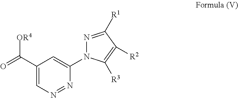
O=C(C1=CN=NC(N2N=C([R1])C([R2])=C2[R3])=C1)[OR4]
